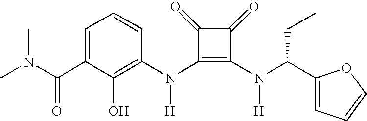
C(C1=CC=CC(N(C2=C(N(C(C3=CC=CO3)CC)[H])C(=O)C2=O)[H])=C1O)(=O)N(C)C
